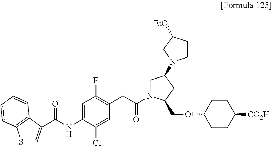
S1C=C(C(NC2=CC(F)=C(CC(=O)N3CC(N4CCC([EtO])C4)CC3COC3CCC([CO2H])CC3)C=C2Cl)=O)C2=C1C=CC=C2
